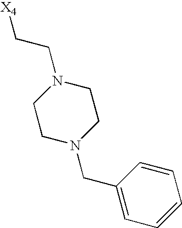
C1(CN2CCN(CC[X4])CC2)=CC=CC=C1
